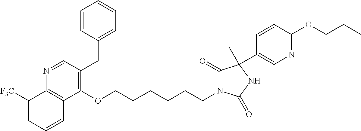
C1=CC(CC2=C(OCCCCCCN3C(=O)C(C4=CN=C(OCCC)C=C4)(C)NC3=O)C3=C(N=C2)C([F3C])=CC=C3)=CC=C1
